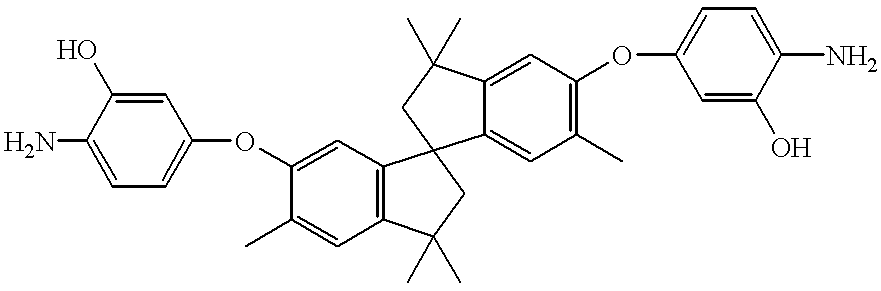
C1(N)=CC=C(OC2=CC3=C(C=C2C)C(C)(C)CC32CC(C)(C)C3=CC(OC4=CC=C(N)C(O)=C4)=C(C)C=C23)C=C1O
